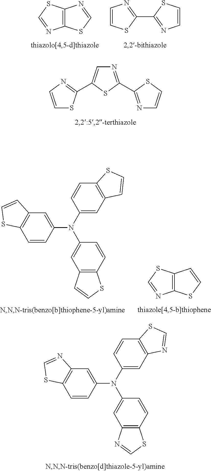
C1(N(C2=CC3=C(C=C2)SC=N3)C2=CC3=C(C=C2)SC=N3)=CC2=C(C=C1)SC=N2.C1=CN=C(C2=CN=C(C3=NC=CS3)S2)S1.C1=CSC(C2=NC=CS2)=N1.C12=C(SC=N1)N=CS2.C12=C(SC=N1)C=CS2.C1(N(C2=CC3=C(C=C2)SC=C3)C2=CC3=C(C=C2)SC=C3)=CC2=C(C=C1)SC=C2
